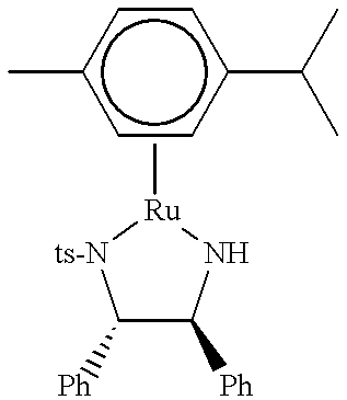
C1([Ph])C([Ph])N[Ru](C)[ts-N]1.c1cc(C(C)C)ccc1C
